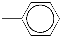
Cc1ccccc1
